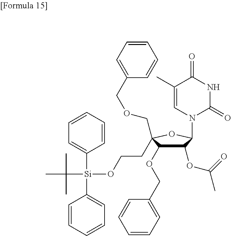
C1=CC=CC([Si](C2=CC=CC=C2)(C(C)(C)C)OCCC2(COCC3=CC=CC=C3)C(OCC3=CC=CC=C3)C(OC(=O)C)C(N3C=C(C)C(=O)NC3=O)O2)=C1
